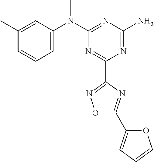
C1(C)=CC(N(C2=NC(N)=NC(C3=NOC(C4=CC=CO4)=N3)=N2)C)=CC=C1
